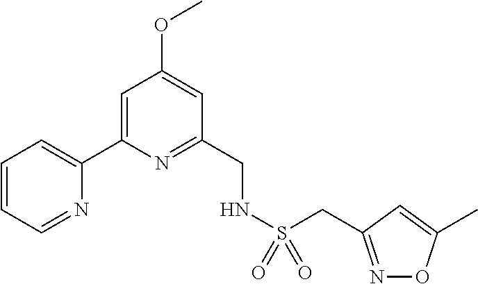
C1=CC=NC(C2=CC(OC)=CC(CNS(CC3=NOC(C)=C3)(=O)=O)=N2)=C1
